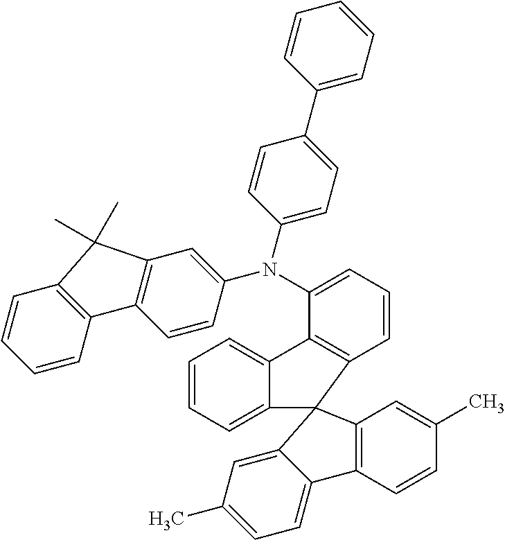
C1=CC=C2C(=C1)C1=C(C=CC=C1N(C1=CC3=C(C=C1)C1=C(C=CC=C1)C3(C)C)C1=CC=C(C3=CC=CC=C3)C=C1)C21C2=C(C=CC(C)=C2)C2=CC=C(C)C=C21
